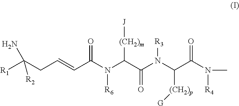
[R1]C(CC=CC(N(C(C(N(C(C(N(C)[R4])=O)[(CH2)p][G])[R3])=O)[(CH2)m][J])[R6])=O)(N)[R2]
